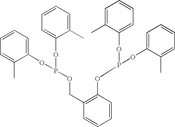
C1=CC=C(C)C(OP(OC2=CC=CC=C2C)OCC2=C(OP(OC3=CC=CC=C3C)OC3=CC=CC=C3C)C=CC=C2)=C1
